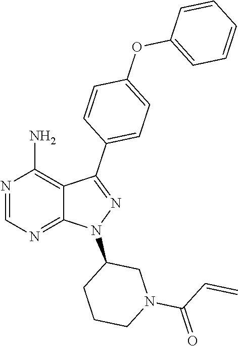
N1=C(C2=CC=C(OC3=CC=CC=C3)C=C2)C2=C(N)N=CN=C2N1C1CCCN(C(C=C)=O)C1
